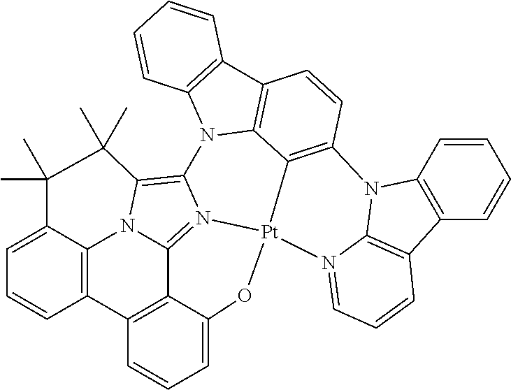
C1=C2C3=C(C=C1)C1=C4C5=N6[Pt]7(OC4=CC=C1)N1=CC=CC4=C1N(C1=C4C=CC=C1)C1=C7C4=C(C7=C(N4C6=C(N35)C(C)(C)C2(C)C)C=CC=C7)C=C1
